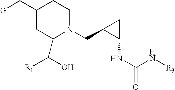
C1(C[G])CC(C([R1])O)N(CC2C(NC(N[R3])=O)C2)CC1
